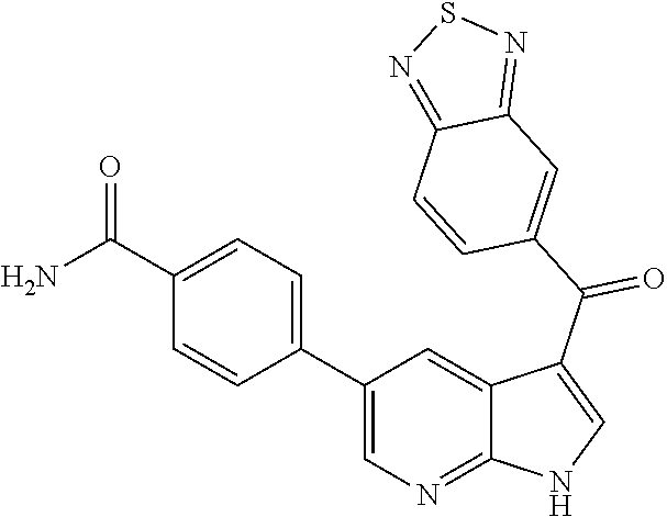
C1(C2=CC=C(C(N)=O)C=C2)=CN=C2C(=C1)C(C(=O)C1=CC3=NSN=C3C=C1)=CN2
